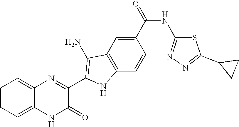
C1=C2C(=CC=C1)N=C(C1=C(N)C3=C(C=CC(C(=O)NC4=NN=C(C5CC5)S4)=C3)N1)C(=O)N2
